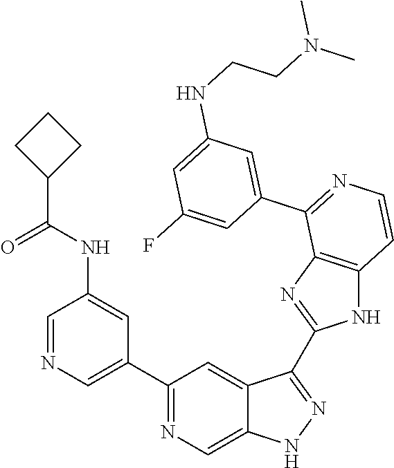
C1=NC=C(C2=NC=C3C(=C2)C(C2=NC4=C(N2)C=CN=C4C2=CC(NCCN(C)C)=CC(F)=C2)=NN3)C=C1NC(C1CCC1)=O
